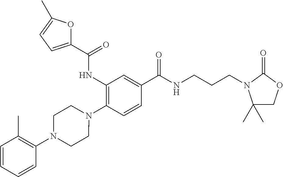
C1(NC(=O)C2=CC=C(C)O2)=C(N2CCN(C3=C(C)C=CC=C3)CC2)C=CC(C(NCCCN2C(C)(C)COC2=O)=O)=C1
